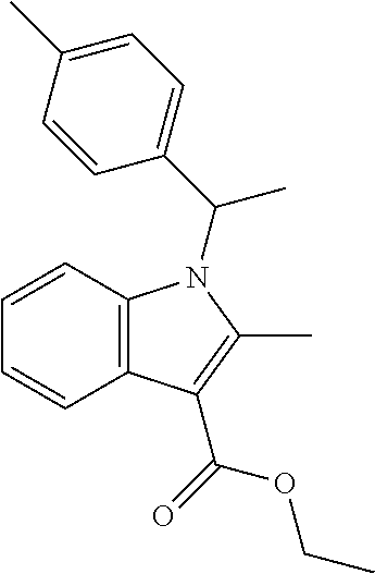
C1=CC=CC2=C1N(C(C1=CC=C(C)C=C1)C)C(C)=C2C(=O)OCC
